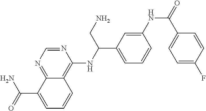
N1=CN=C2C(=C1NC(C1=CC=CC(NC(=O)C3=CC=C(F)C=C3)=C1)CN)C=CC=C2C(=O)N
